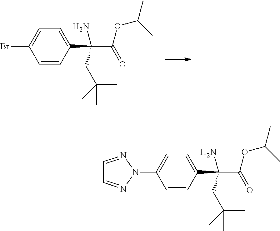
C1=CC(C(C(OC(C)C)=O)(N)CC(C)(C)C)=CC=C1Br.C1=CC(C(C(OC(C)C)=O)(N)CC(C)(C)C)=CC=C1N1N=CC=N1
